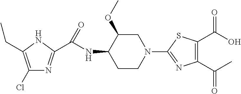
C1(Cl)=C(CC)NC(C(NC2C(OC)CN(C3=NC(C(C)=O)=C(C(O)=O)S3)CC2)=O)=N1
